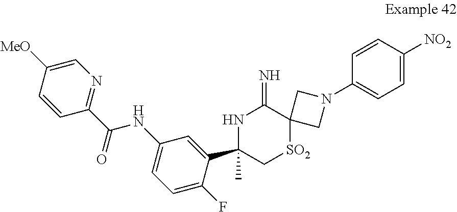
C1=CC(C(NC2=CC=C(F)C(C3(C)C[SO2]C4(C(=N)N3)CN(C3=CC=C([NO2])C=C3)C4)=C2)=O)=NC=C1[MeO]
